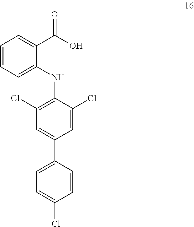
C1=CC=C(NC2=C(Cl)C=C(C3=CC=C(Cl)C=C3)C=C2Cl)C(C(O)=O)=C1
